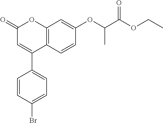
C12=C(C=CC(OC(C(OCC)=O)C)=C1)C(C1=CC=C(Br)C=C1)=CC(=O)O2
